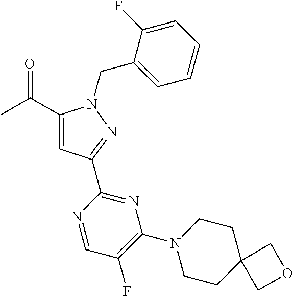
CC(=O)C1=CC(C2=NC(N3CCC4(CC3)COC4)=C(F)C=N2)=NN1CC1=CC=CC=C1F
